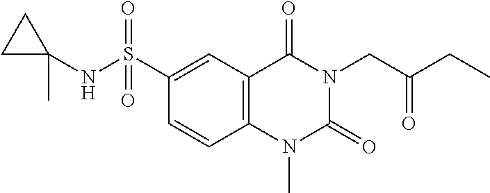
C(N1C(=O)N(C)C2=C(C1=O)C=C(S(=O)(=O)NC1(C)CC1)C=C2)C(CC)=O
